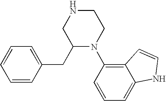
C1=CC(CC2N(C3=C4C(=CC=C3)NC=C4)CCNC2)=CC=C1
